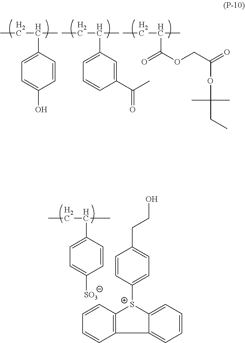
C1=C(C(CC)C)C=CC(O)=C1.C1=C(C(CC)C)C=C(C(=O)C)C=C1.O=C(OCC(=O)OC(CC)(C)C)C(CC)C.C1=C(C(CC)C)C=CC([SO3])=C1.C1=CC([S+]2C3=C(C=CC=C3)C3=CC=CC=C23)=CC=C1CCO
